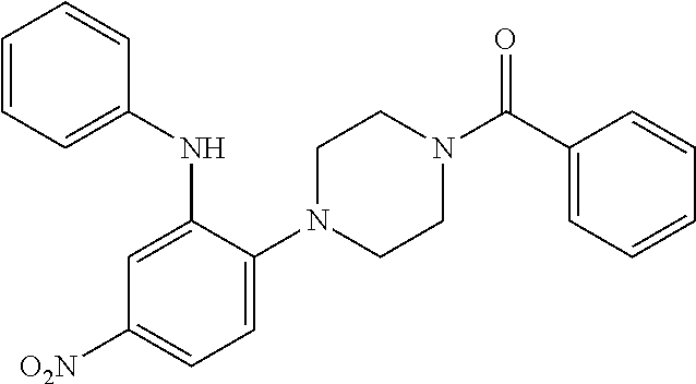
C1N(C2=CC=C([O2N])C=C2NC2=CC=CC=C2)CCN(C(C2=CC=CC=C2)=O)C1
